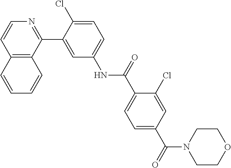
C12=C(C(C3=CC(NC(C4=CC=C(C(=O)N5CCOCC5)C=C4Cl)=O)=CC=C3Cl)=NC=C1)C=CC=C2
